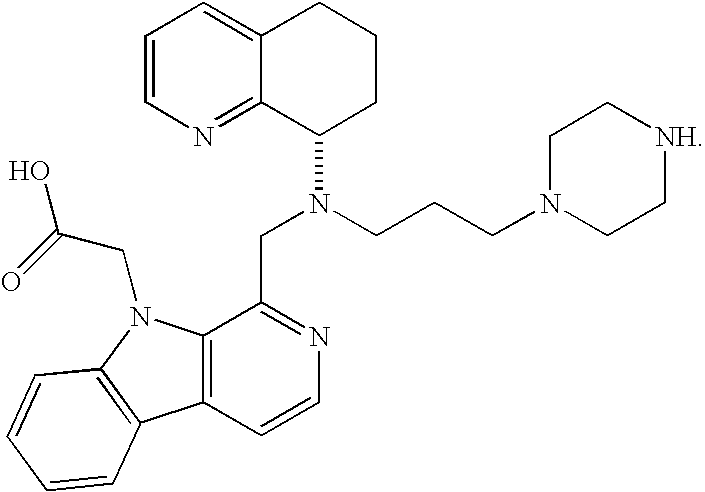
C1=CN=C2C(=C1)CCCC2N(CC1=NC=CC2=C1N(CC(O)=O)C1=C2C=CC=C1)CCCN1CC[NH]CC1
